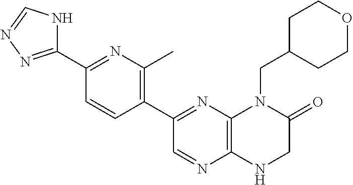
C1(C2=NC3=C(N=C2)NCC(=O)N3CC2CCOCC2)=C(C)N=C(C2=NN=CN2)C=C1
